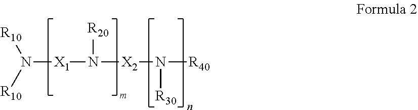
N([X1]N([R20])[X2]N([R40])[R30])([R10])[R10]
